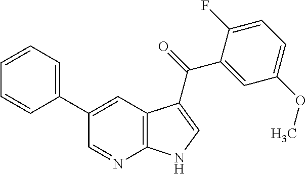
C1(C2=CC3=C(N=C2)NC=C3C(=O)C2=CC(OC)=CC=C2F)=CC=CC=C1
